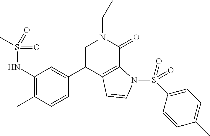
C1=C(C2=CC(NS(C)(=O)=O)=C(C)C=C2)C2=C(C(=O)N1CC)N(S(=O)(=O)C1=CC=C(C)C=C1)C=C2
